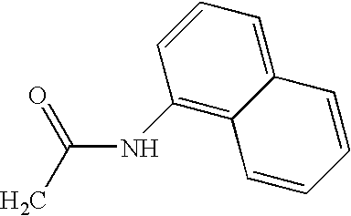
C(NC1=C2C(=CC=C1)C=CC=C2)(C)=O
